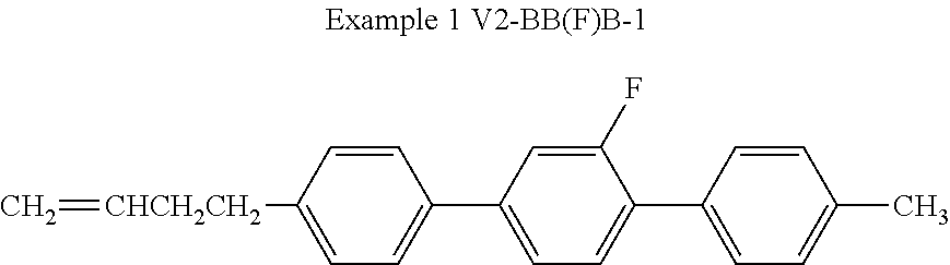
C=[CHCH2CH2]C1=CC=C(C2=CC=C(C3=CC=C(C)C=C3)C(F)=C2)C=C1
